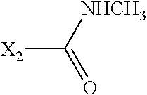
[X2]C([NHCH3])=O
